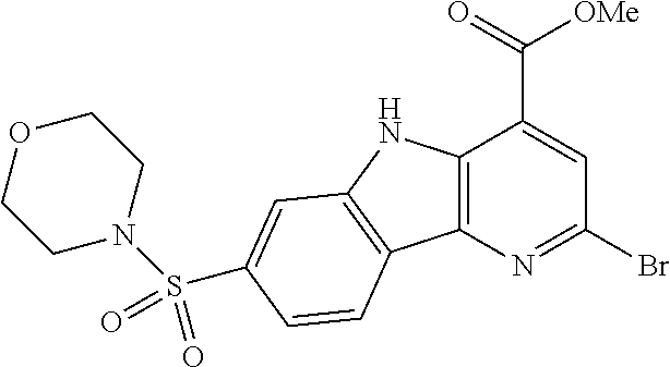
C12=C(N=C(Br)C=C1C(=O)[OMe])C1=C(N2)C=C(S(N2CCOCC2)(=O)=O)C=C1
